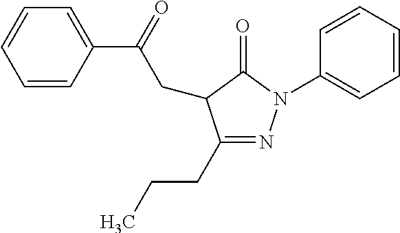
C1=CC(C(CC2C(CCC)=NN(C3=CC=CC=C3)C2=O)=O)=CC=C1
